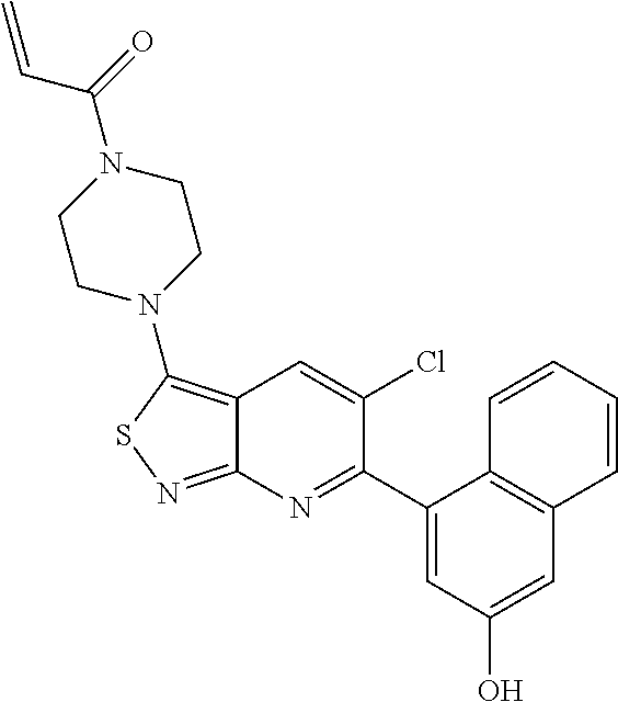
C12=C(N3CCN(C(=O)C=C)CC3)SN=C1N=C(C1=CC(O)=CC3=C1C=CC=C3)C(Cl)=C2
